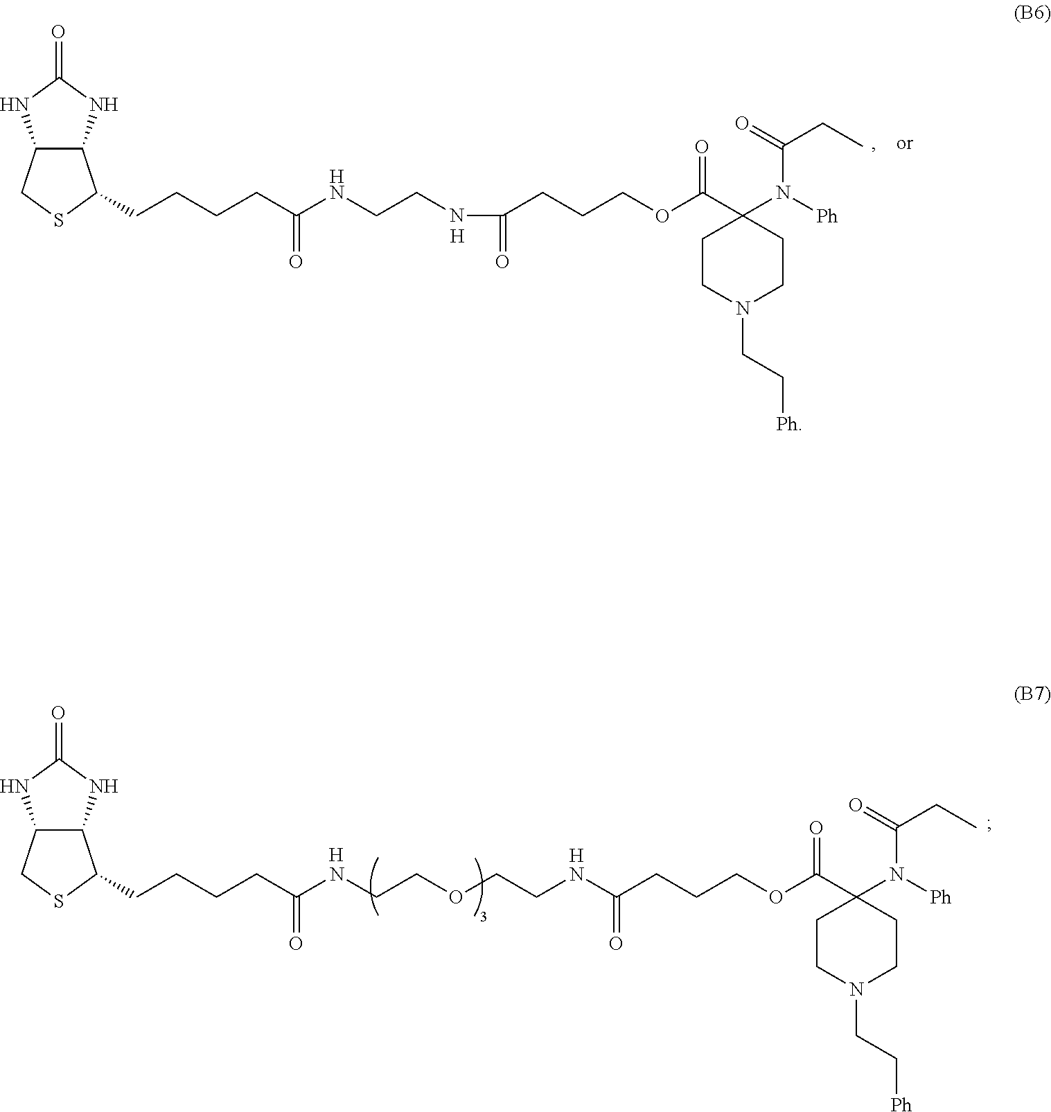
[H].C12C(CSC1CCCCC(NCCOCCNC(CCCOC(C1(N([Ph])C(=O)CC)CCN(CC[Ph])CC1)=O)=O)=O)NC(=O)N2.[H].C12C(CSC1CCCCC(NCCNC(=O)CCCOC(C1(N([Ph])C(=O)CC)CCN(CC[Ph])CC1)=O)=O)NC(=O)N2.[H].[H]
